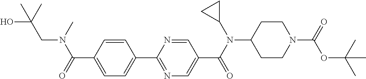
C1(C(=O)N(CC(O)(C)C)C)=CC=C(C2=NC=C(C(N(C3CC3)C3CCN(C(=O)OC(C)(C)C)CC3)=O)C=N2)C=C1
